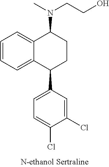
C12=CC=CC=C1C(C1=CC=C(Cl)C(Cl)=C1)CCC2N(CCO)C
